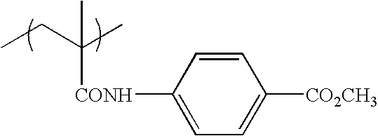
C(C)(CC)(C)[CONH]C1=CC=C([CO2CH3])C=C1
